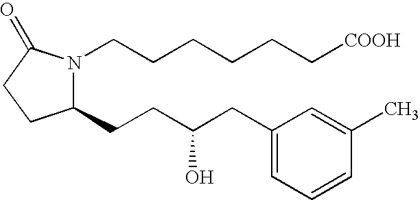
C1(CCC(CC2=CC=CC(C)=C2)O)N(CCCCCC[COOH])C(=O)CC1
